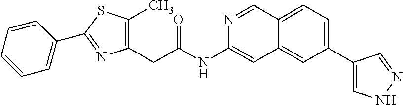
C(C(=O)NC1=CC2=CC(C3=CNN=C3)=CC=C2C=N1)C1=C(C)SC(C2=CC=CC=C2)=N1
